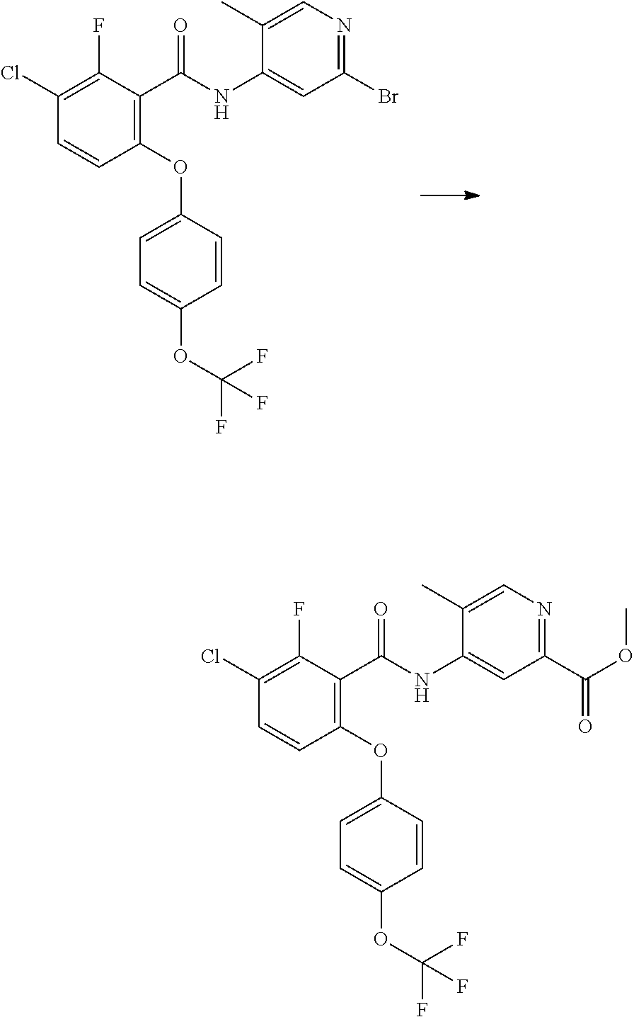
C1(OC2=CC=C(OC(F)(F)F)C=C2)=C(C(NC2=CC(Br)=NC=C2C)=O)C(F)=C(Cl)C=C1.C1(OC2=CC=C(OC(F)(F)F)C=C2)=C(C(NC2=CC(C(OC)=O)=NC=C2C)=O)C(F)=C(Cl)C=C1
